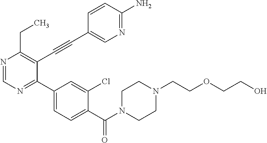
N1=CN=C(C2=CC=C(C(N3CCN(CCOCCO)CC3)=O)C(Cl)=C2)C(C#CC2=CN=C(N)C=C2)=C1CC
